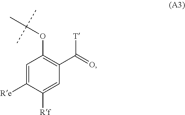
C(C1=C(OC(C)(C)C)C=C([Re])C([Rf])=C1)(=O)[T]
